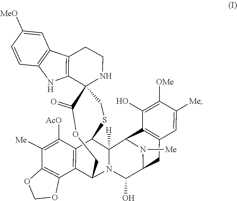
C12=C(OCO1)C([Me])=C([AcO])C1=C2C2COC(=O)C3(C4=C(C5=C(N4)C=CC([MeO])=C5)CCN3)CSC1C1([H])N2C(O)C2N([Me])C1C1=C(C=C([Me])C([OMe])=C1O)C2
